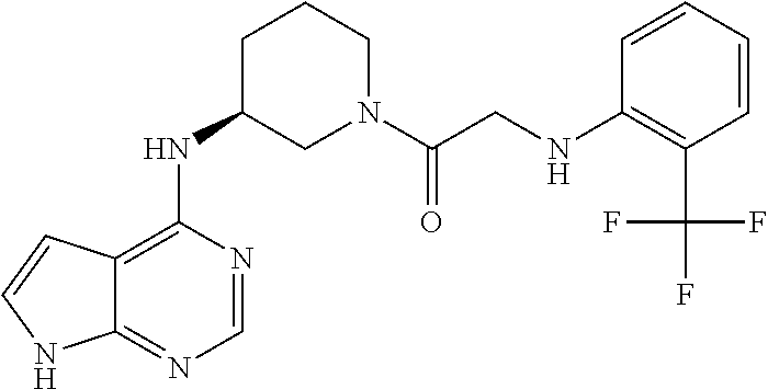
C12=C(NC3CN(C(CNC4=C(C(F)(F)F)C=CC=C4)=O)CCC3)N=CN=C1NC=C2
